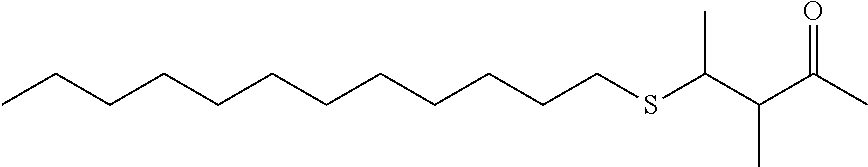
C(CCCSC(C(C(=O)C)C)C)CCCCCCCC
